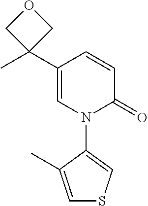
C1=C(C)C(N2C=C(C3(C)COC3)C=CC2=O)=CS1
